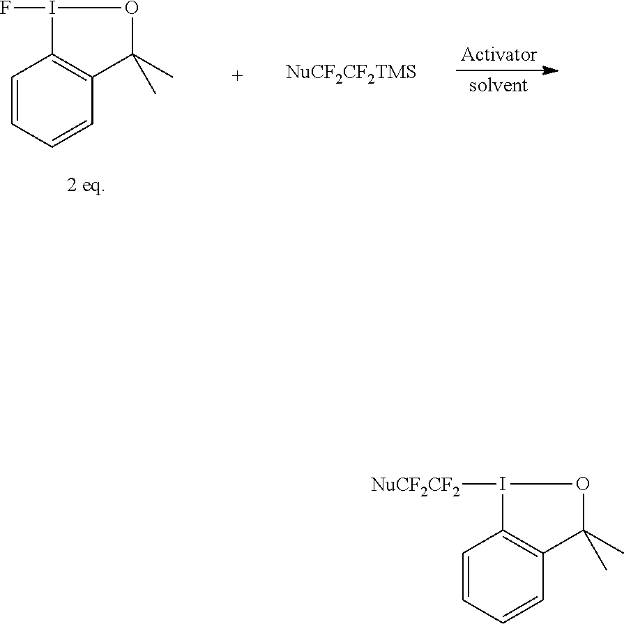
C1=CC=CC2=C1I(F)OC2(C)C.C1=CC=CC2=C1I([NuCF2CF2])OC2(C)C
